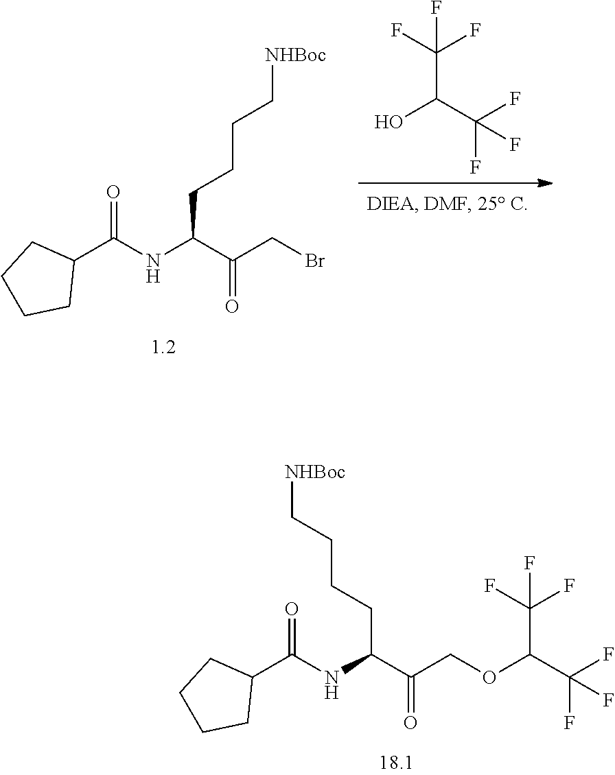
C(C(C(COC(C(F)(F)F)C(F)(F)F)=O)NC(C1CCCC1)=O)CCC[NHBoc].C(C(C(F)(F)F)O)(F)(F)F.C(C(C(CBr)=O)NC(C1CCCC1)=O)CCC[NHBoc]
